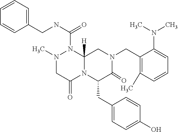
C1=CC=C(CNC(=O)N2N(C)CC(=O)N3C2([H])CN(CC2=C(C)C=CC=C2N(C)C)C(=O)C3CC2=CC=C(O)C=C2)C=C1
